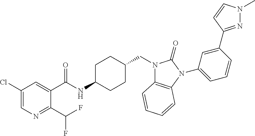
C1(Cl)=CN=C(C(F)F)C(C(NC2CCC(CN3C4=C(N(C5=CC=CC(C6=NN(C)C=C6)=C5)C3=O)C=CC=C4)CC2)=O)=C1
